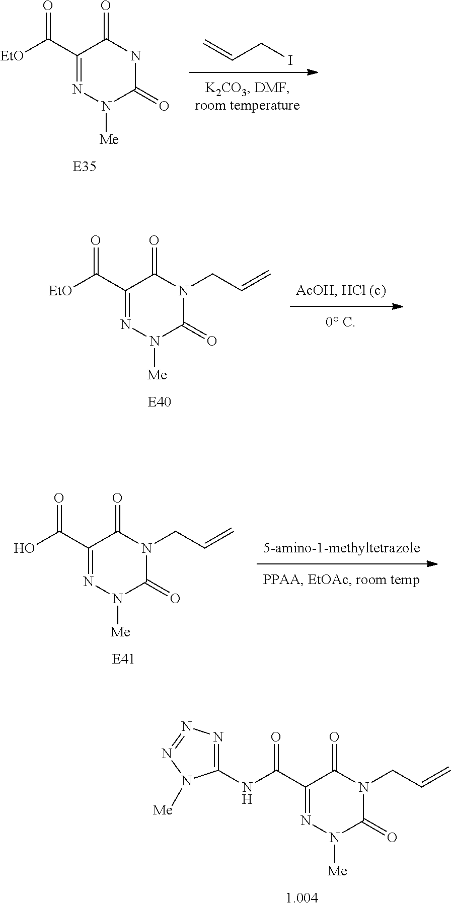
C=CCI.N1C(=O)C(C(=O)[EtO])=NN([Me])C1=O.C(C=C)N1C(=O)C(C(=O)[EtO])=NN([Me])C1=O.C(C=C)N1C(=O)C(C(=O)O)=NN([Me])C1=O.C(C=C)N1C(=O)C(C(=O)NC2=NN=NN2[Me])=NN([Me])C1=O
